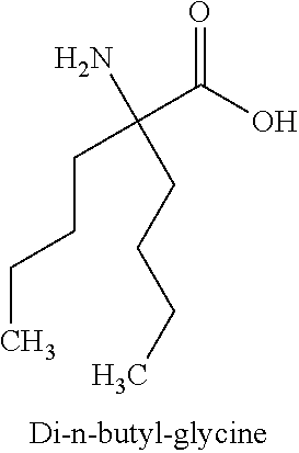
O=C(O)C(CCCC)(N)CCCC
